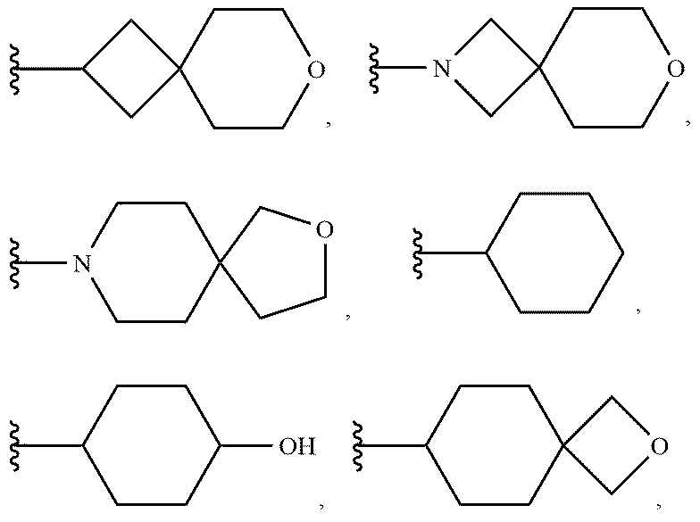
C1(C)CC2(C1)CCOCC2.N1(C)CC2(C1)CCOCC2.N1(C)CCC2(CC1)CCOC2.C1(C)CCCCC1.C1(C)CCC(O)CC1.C1(C)CCC2(CC1)COC2
